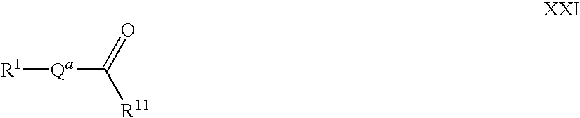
[R1][Qa]C([R11])=O
